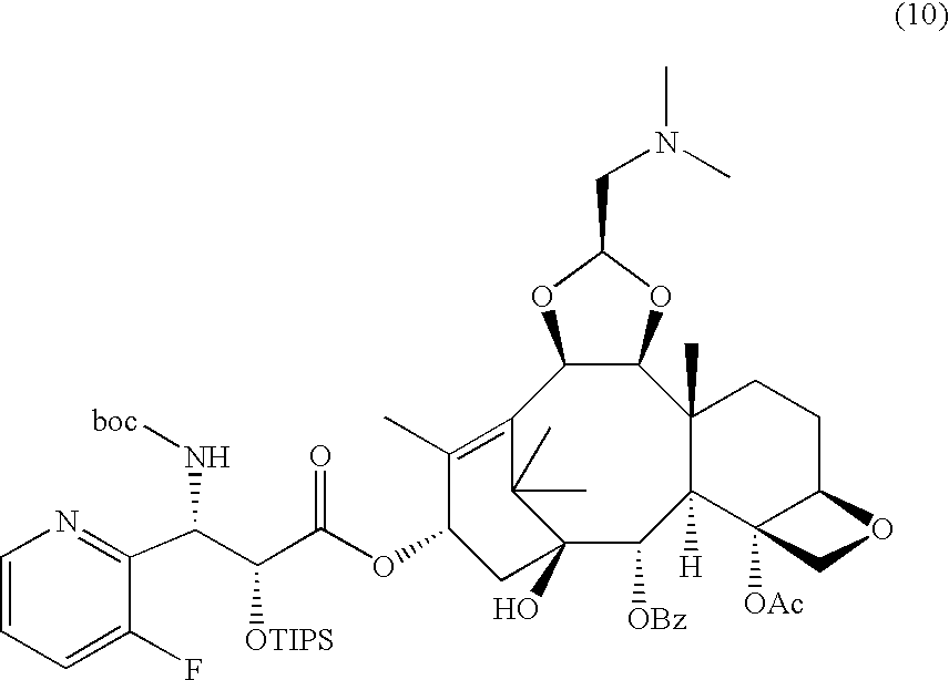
C12(O)C([OBz])C3([H])C(C)(C4C(C(=C(C)C(OC(C(C(N[boc])C5=NC=CC=C5F)[OTIPS])=O)C1)C2(C)C)OC(CN(C)C)O4)CCC1C3([OAc])CO1
